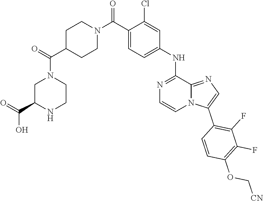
C1C(C(N2CCNC(C(O)=O)C2)=O)CCN(C(C2=CC=C(NC3=NC=CN4C3=NC=C4C3=C(F)C(F)=C(OC[CN])C=C3)C=C2Cl)=O)C1
